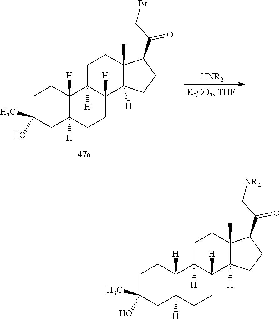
C1C(C)(O)CC2([H])C([H])(C1)C1([H])C([H])(CC2)C2([H])C(C)(CC1)C(C(C[NR2])=O)CC2.C1C(C)(O)CC2([H])C([H])(C1)C1([H])C([H])(CC2)C2([H])C(C)(CC1)C(C(CBr)=O)CC2.[HNR2]
